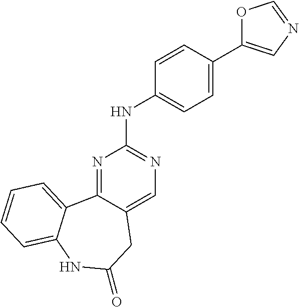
N1=C2C(=CN=C1NC1=CC=C(C3=CN=CO3)C=C1)CC(=O)NC1=CC=CC=C21
